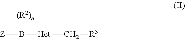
[Z]B([Het]C[R3])[(R2)n]
